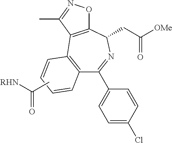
C12=C(C=CC=C1)C1=C(C(CC([OMe])=O)N=C2C2=CC=C(Cl)C=C2)ON=C1C.CC([RHN])=O
